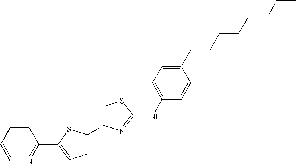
C1=C(C2=CC=C(C3=NC=CC=C3)S2)N=C(NC2=CC=C(CCCCCCCC)C=C2)S1
